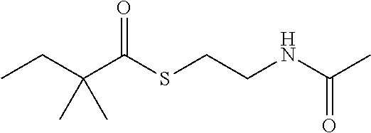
CCC(C(SCCNC(C)=O)=O)(C)C
